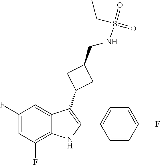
C1(F)=CC(F)=C2C(=C1)C(C1CC(CNS(=O)(CC)=O)C1)=C(C1=CC=C(F)C=C1)N2
